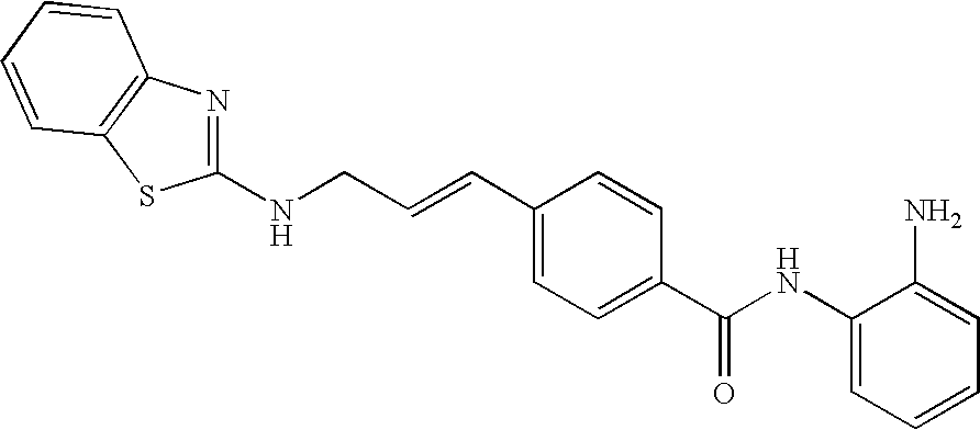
C(C=CC1=CC=C(C(NC2=CC=CC=C2N)=O)C=C1)NC1=NC2=C(S1)C=CC=C2
